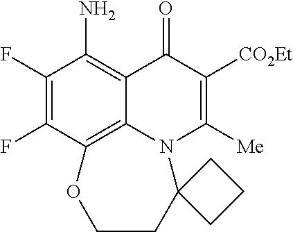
C1(F)=C(F)C2=C3C(=C1N)C(=O)C([CO2Et])=C([Me])N3C1(CCO2)CCC1
